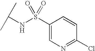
C(NS(=O)(=O)C1=CN=C(Cl)C=C1)(C)C
